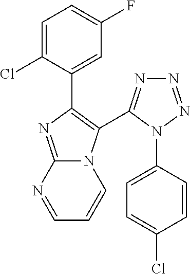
C1=C(Cl)C(C2=C(C3=NN=NN3C3=CC=C(Cl)C=C3)N3C(=N2)N=CC=C3)=CC(F)=C1
